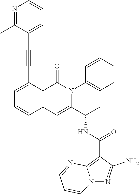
C1=C(C#CC2=CC=CN=C2C)C2=C(C=C1)C=C(C(C)NC(C1=C3N(N=C1N)C=CC=N3)=O)N(C1=CC=CC=C1)C2=O
